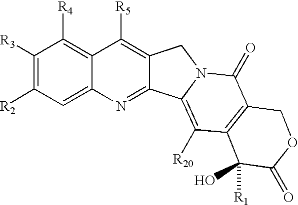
C1([R3])=C([R2])C=C2C(=C1[R4])C([R5])=C1C(=N2)C2=C([R20])C3=C(C(=O)N2C1)COC(=O)C3([R1])O
